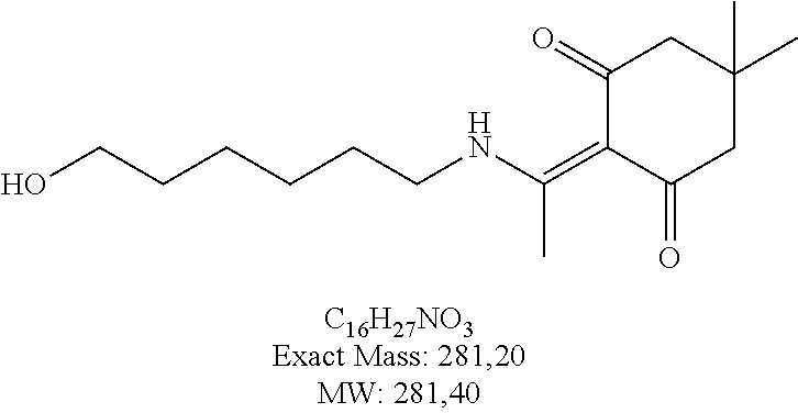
C1(=O)C(=C(NCCCCCCO)C)C(=O)CC(C)(C)C1
